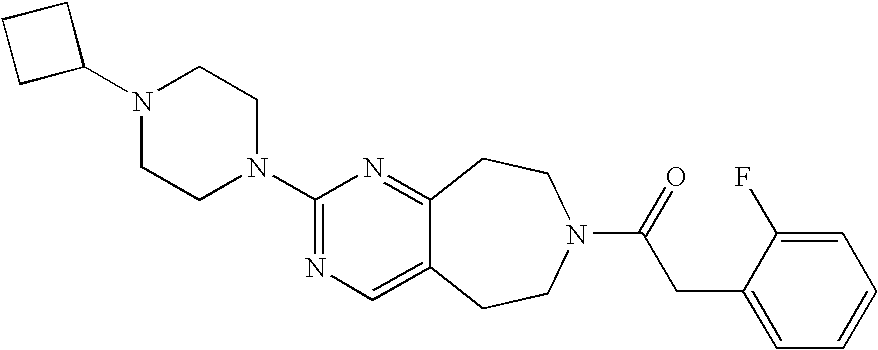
C1(N2CCN(C3=NC=C4C(=N3)CCN(C(=O)CC3=CC=CC=C3F)CC4)CC2)CCC1
